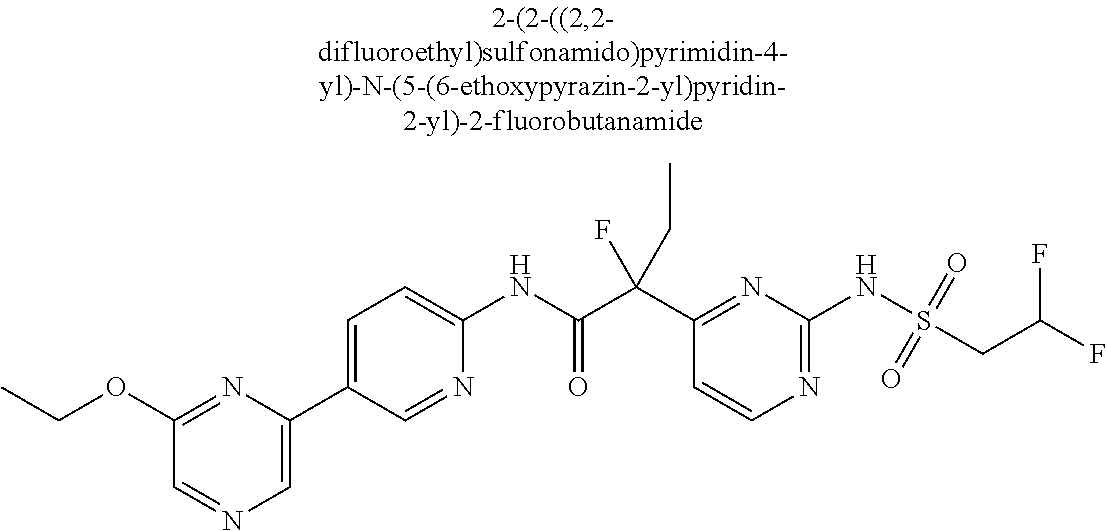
C1=C(C2=CN=CC(OCC)=N2)C=NC(NC(C(C2=NC(NS(CC(F)F)(=O)=O)=NC=C2)(CC)F)=O)=C1
